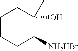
C1CCC([NH2HBr])C(O)(C)C1
